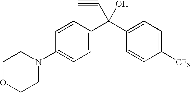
C1OCCN(C2=CC=C(C(C3=CC=C([CF3])C=C3)(C#C)O)C=C2)C1
